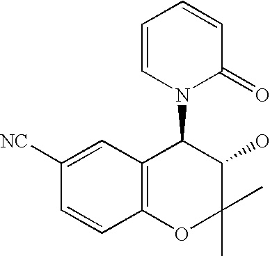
C1([NC])=CC2=C(C=C1)OC(C)(C)C(O)C2N1C(=O)C=CC=C1
